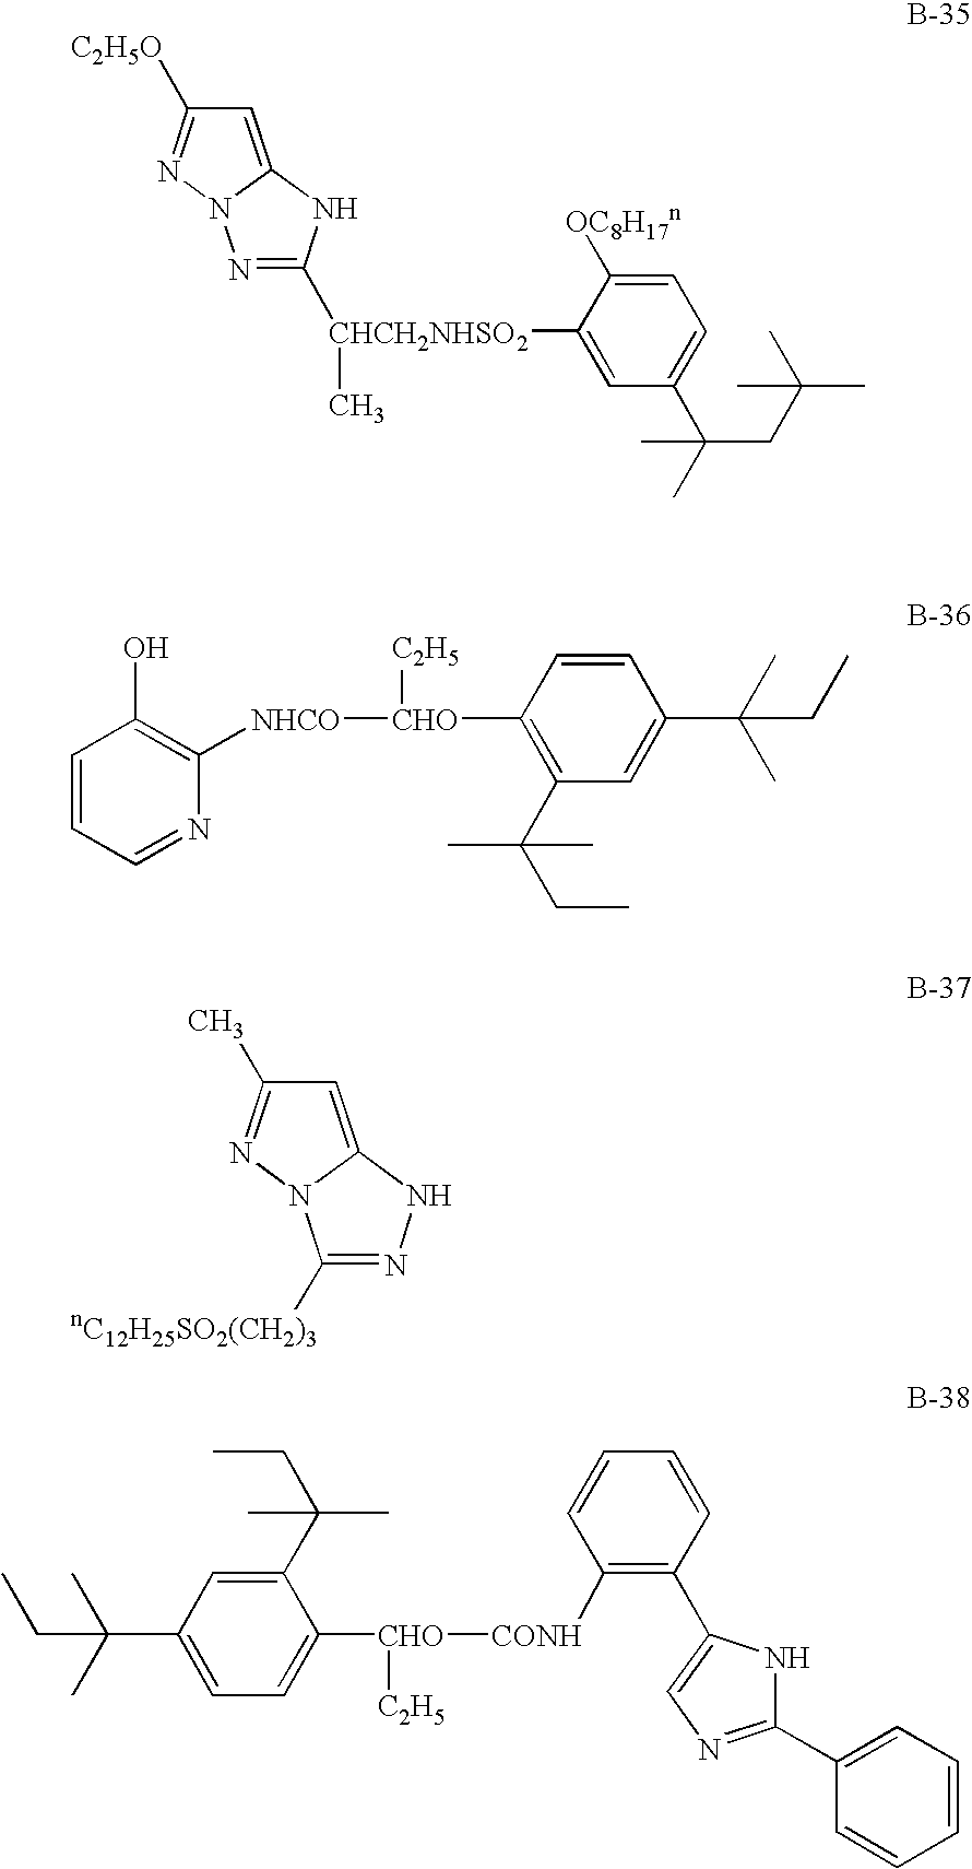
C1=C2N(N=C1[C2H5O])N=C([CHCH2NHSO2](C1=CC(C(C)(CC(C)(C)C)C)=CC=C1[OC8H17n])C)N2.C1=CC=NC([NHCO][CHO](C2=C(C(C)(CC)C)C=C(C(CC)(C)C)C=C2)[C2H5])=C1O.C1=C2N(N=C1C)C([nC12H25SO2(CH2)3])=NN2.C1([CHO]([CONH]C2=C(C3=CN=C(C4=CC=CC=C4)N3)C=CC=C2)[C2H5])=CC=C(C(CC)(C)C)C=C1C(C)(CC)C
